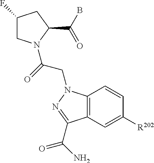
C1(F)CN(C(=O)CN2C3=C(C=C([R202])C=C3)C(C(=O)N)=N2)C(C(B)=O)C1
